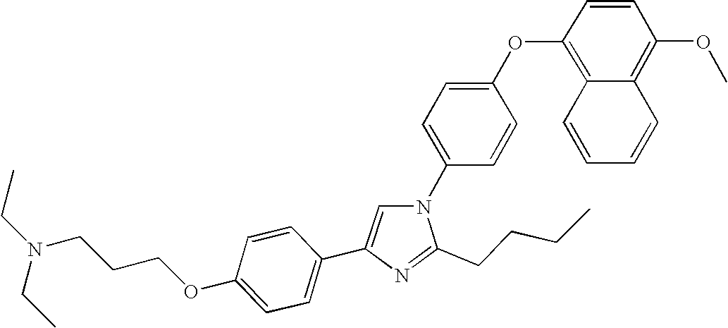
N1(C2=CC=C(OC3=C4C(=C(OC)C=C3)C=CC=C4)C=C2)C=C(C2=CC=C(OCCCN(CC)CC)C=C2)N=C1CCCC
